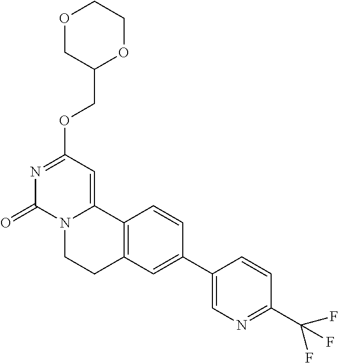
O1CC(COC2=NC(=O)N3C(=C2)C2=C(CC3)C=C(C3=CN=C(C(F)(F)F)C=C3)C=C2)OCC1
